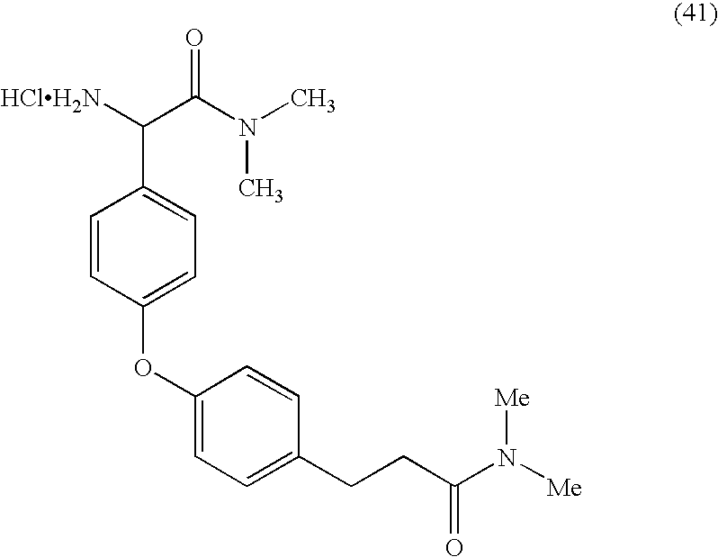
[HClH2N]C(C(N(C)C)=O)C1=CC=C(OC2=CC=C(CCC(N([Me])[Me])=O)C=C2)C=C1
